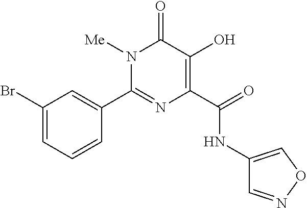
N1([Me])C(C2=CC(Br)=CC=C2)=NC(C(NC2=CON=C2)=O)=C(O)C1=O
